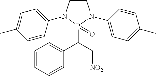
C1=CC=CC(C(C[NO2])P2(=O)N(C3=CC=C(C)C=C3)CCN2C2=CC=C(C)C=C2)=C1
